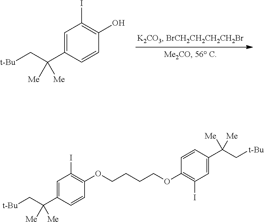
C1=C(C(C[t-Bu])([Me])[Me])C=CC(O)=C1I.C1=C(C(C[t-Bu])([Me])[Me])C=CC(OCCCCOC2=C(I)C=C(C(C[t-Bu])([Me])[Me])C=C2)=C1I
